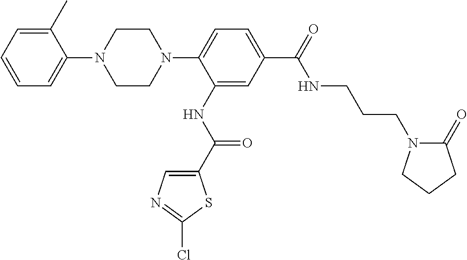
C1CN(C2=CC=C(C(=O)NCCCN3C(=O)CCC3)C=C2NC(C2=CN=C(Cl)S2)=O)CCN1C1=CC=CC=C1C
